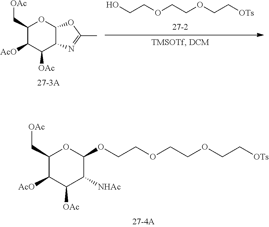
C1(C[OAc])C([AcO])C([OAc])C2C(O1)OC(C)=N2.C(COCCOCC[OTs])O.C1(C[OAc])C([AcO])C([OAc])C([NHAc])C(OCCOCCOCC[OTs])O1
